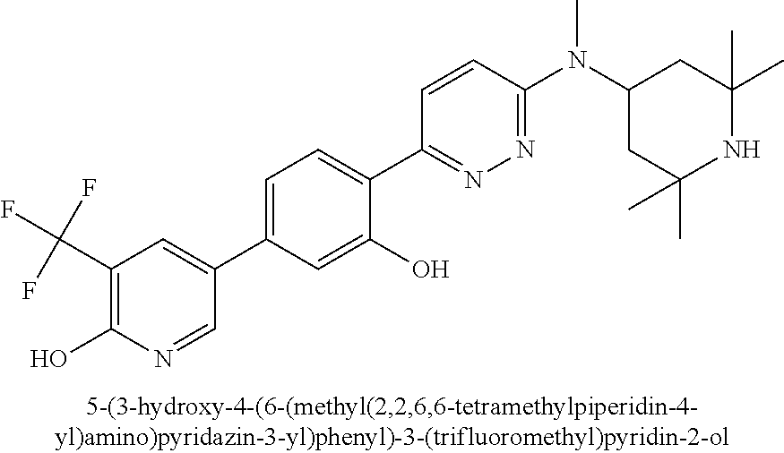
C1(C(F)(F)F)=C(O)N=CC(C2=CC=C(C3=NN=C(N(C4CC(C)(C)NC(C)(C)C4)C)C=C3)C(O)=C2)=C1
